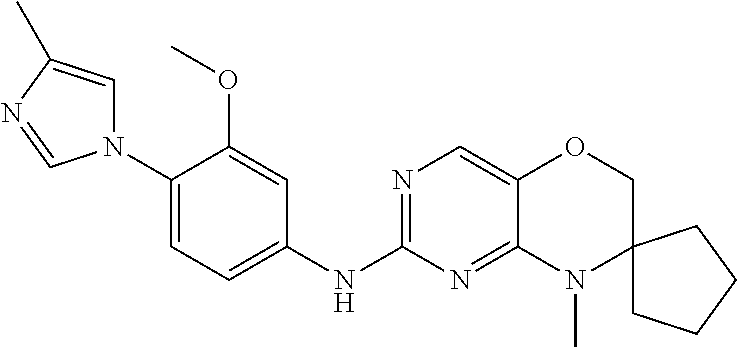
C1(N2C=C(C)N=C2)=CC=C(NC2=NC=C3C(=N2)N(C)C2(CO3)CCCC2)C=C1OC
